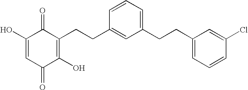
O=C1C(CCC2=CC(CCC3=CC=CC(Cl)=C3)=CC=C2)=C(O)C(=O)C=C1O
